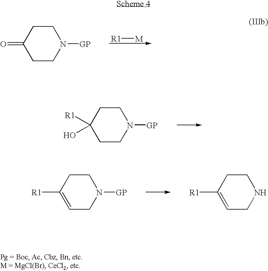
[R1][M].C1CN([GP])CCC1=O.C1CN([GP])CCC1([R1])O.C1=C([R1])CCN([GP])C1.C1=C([R1])CCNC1
